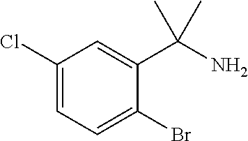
BrC1=CC=C(Cl)C=C1C(N)(C)C
